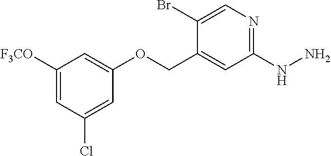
C1(COC2=CC([F3CO])=CC(Cl)=C2)=CC(NN)=NC=C1Br
